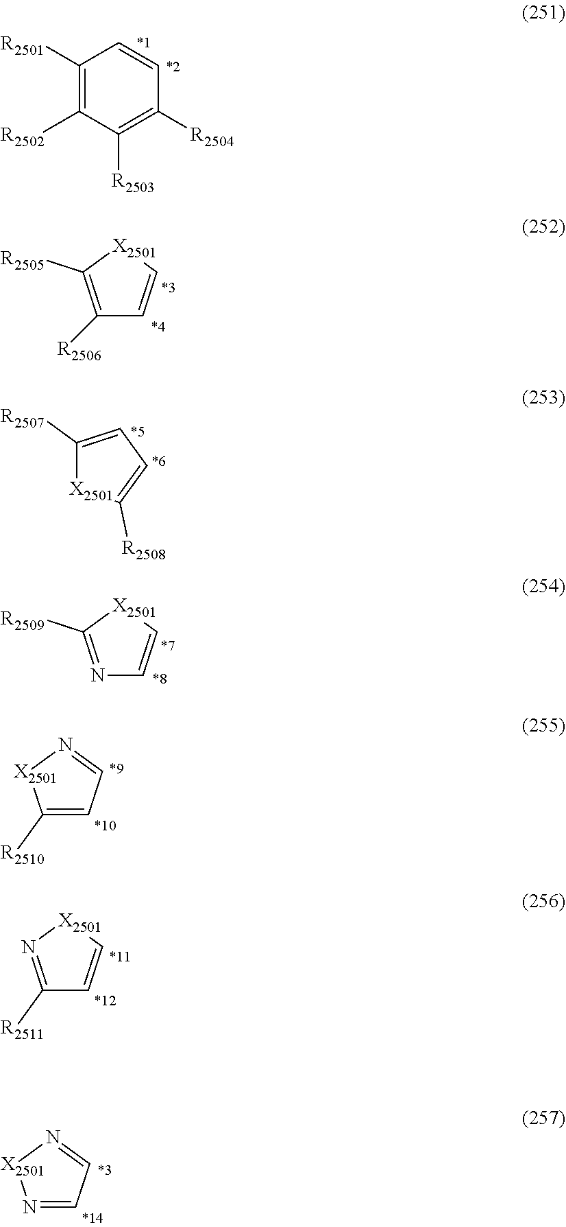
C1([R2506])=C([R2505])[X2501]C=C1.C1([R2501])=C([R2502])C([R2503])=C([R2504])C=C1.[X2501]1C([R2508])=CC=C1[R2507].N1=C([R2509])[X2501]C=C1.C1([R2510])=CC=N[X2501]1.C1([R2511])=N[X2501]C=C1.N1=CC=N[X2501]1
